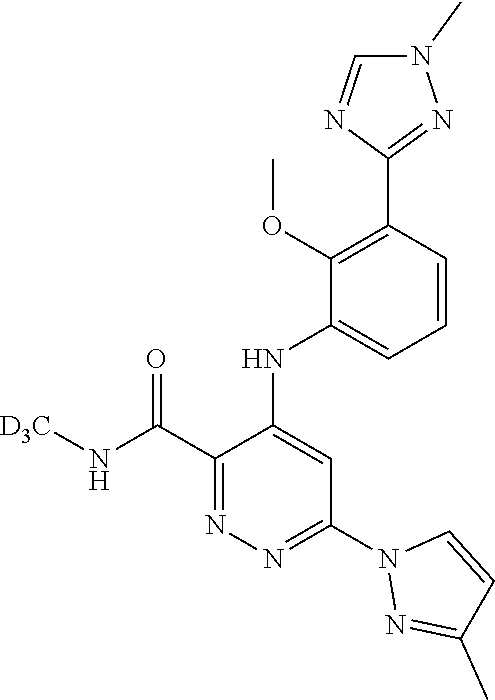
C1=CC(C2=NN(C)C=N2)=C(OC)C(NC2=CC(N3N=C(C)C=C3)=NN=C2C(N[D3C])=O)=C1
